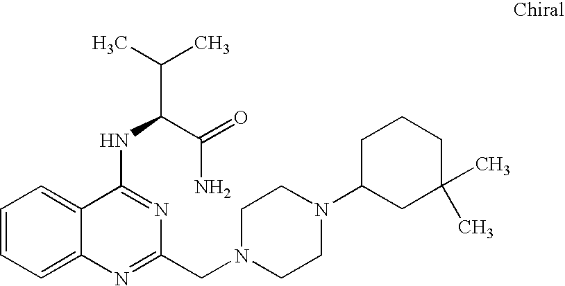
C1=CC=C2C(=C1)C(NC(C(C)C)C(=O)N)=NC(CN1CCN(C3CC(C)(C)CCC3)CC1)=N2
